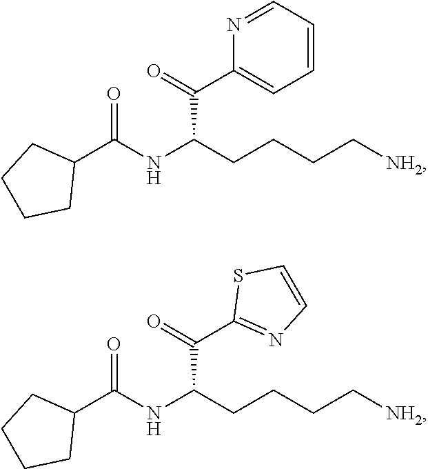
C1=NC(C(C(CCCC[NH2])NC(C2CCCC2)=O)=O)=CC=C1.C1(C(C(CCCC[NH2])NC(C2CCCC2)=O)=O)=NC=CS1
